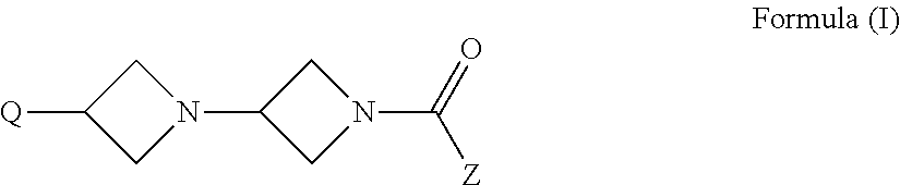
[Q]C1CN(C2CN(C([Z])=O)C2)C1
